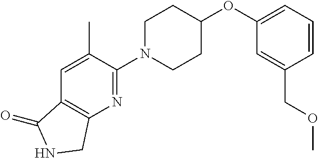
C1N(C2=NC3=C(C=C2C)C(=O)NC3)CCC(OC2=CC=CC(COC)=C2)C1
